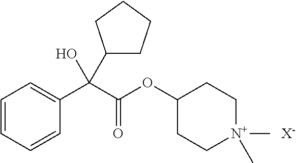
C1=CC=CC(C(C(OC2CC[N+](C)(C)CC2)=O)(C2CCCC2)O)=C1.[X-]
